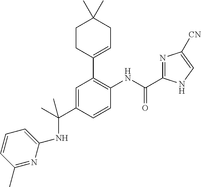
C(NC1=C(C2=CCC(C)(C)CC2)C=C(C(C)(NC2=CC=CC(C)=N2)C)C=C1)(=O)C1=NC([CN])=CN1
